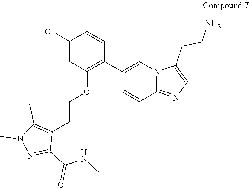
C1(C2=C(OCCC3=C(C)N(C)N=C3C(NC)=O)C=C(Cl)C=C2)=CN2C(=NC=C2CCN)C=C1
